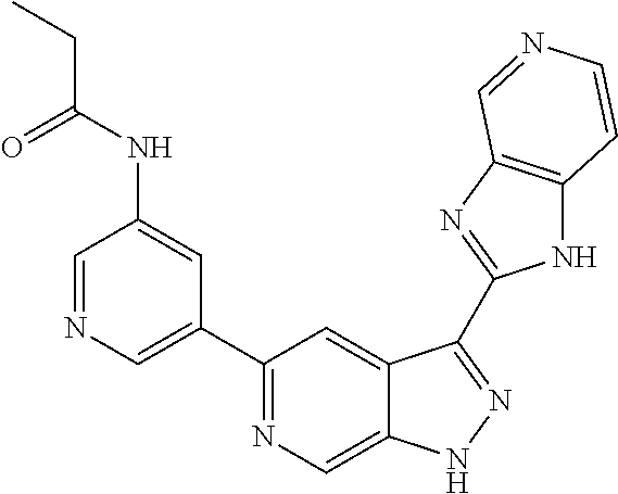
C1=NC=C(C2=NC=C3C(=C2)C(C2=NC4=C(N2)C=CN=C4)=NN3)C=C1NC(CC)=O
